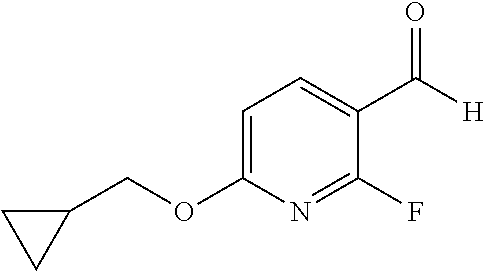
C1=C(OCC2CC2)N=C(F)C(C([H])=O)=C1
